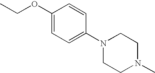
CCOC1=CC=C(N2CCN(C)CC2)C=C1
